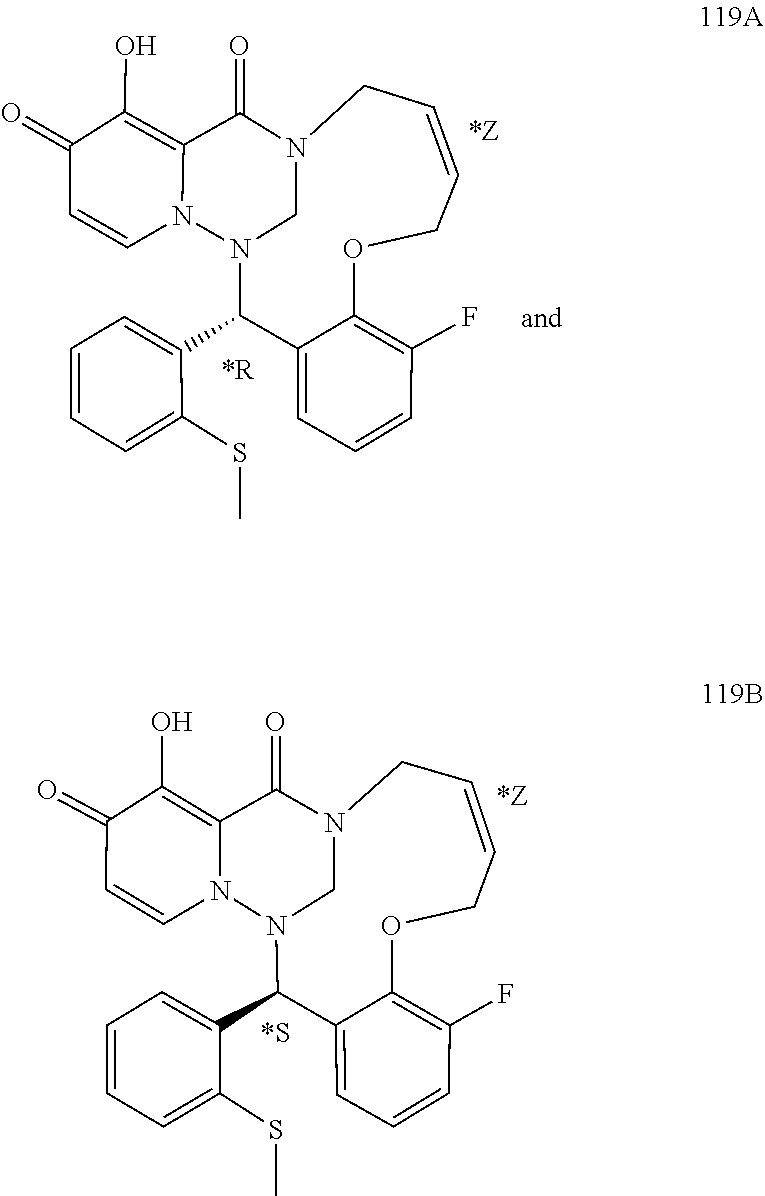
C1=CCN2CN(C(C3=CC=CC=C3SC)C3=CC=CC(F)=C3OC1)N1C=CC(=O)C(O)=C1C2=O.N12CN(N3C(=C(O)C(=O)C=C3)C1=O)C(C1=CC=CC=C1SC)C1=CC=CC(F)=C1OCC=CC2
